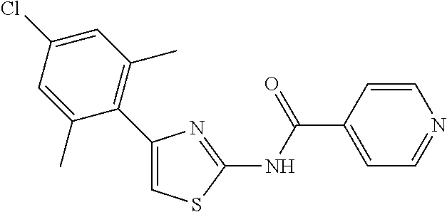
C1=CC(C(NC2=NC(C3=C(C)C=C(Cl)C=C3C)=CS2)=O)=CC=N1
